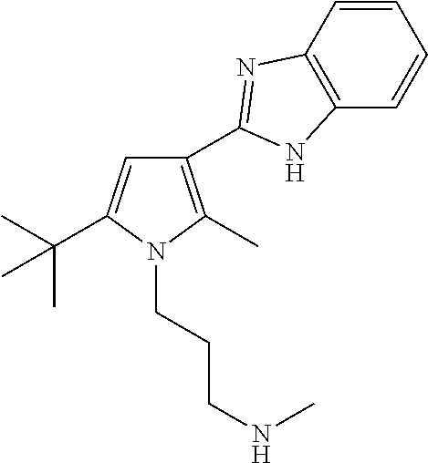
C1(C2=NC3=C(C=CC=C3)N2)=C(C)N(CCCNC)C(C(C)(C)C)=C1
